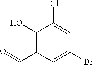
C1(O)=C(C=O)C=C(Br)C=C1Cl
